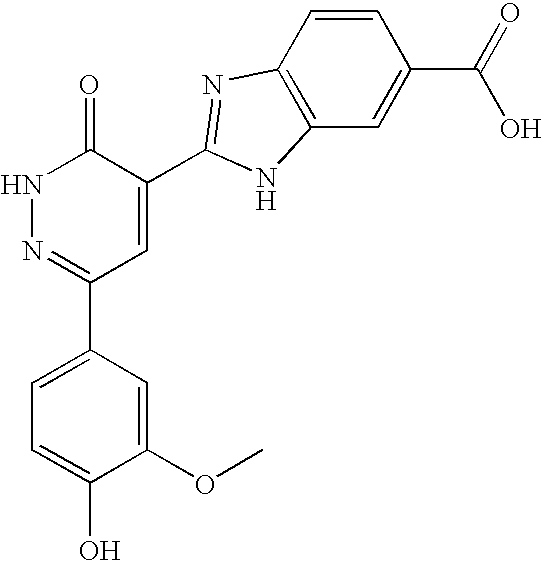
C1=C(C2=NNC(=O)C(C3=NC4=C(C=C(C(O)=O)C=C4)N3)=C2)C=C(OC)C(O)=C1
